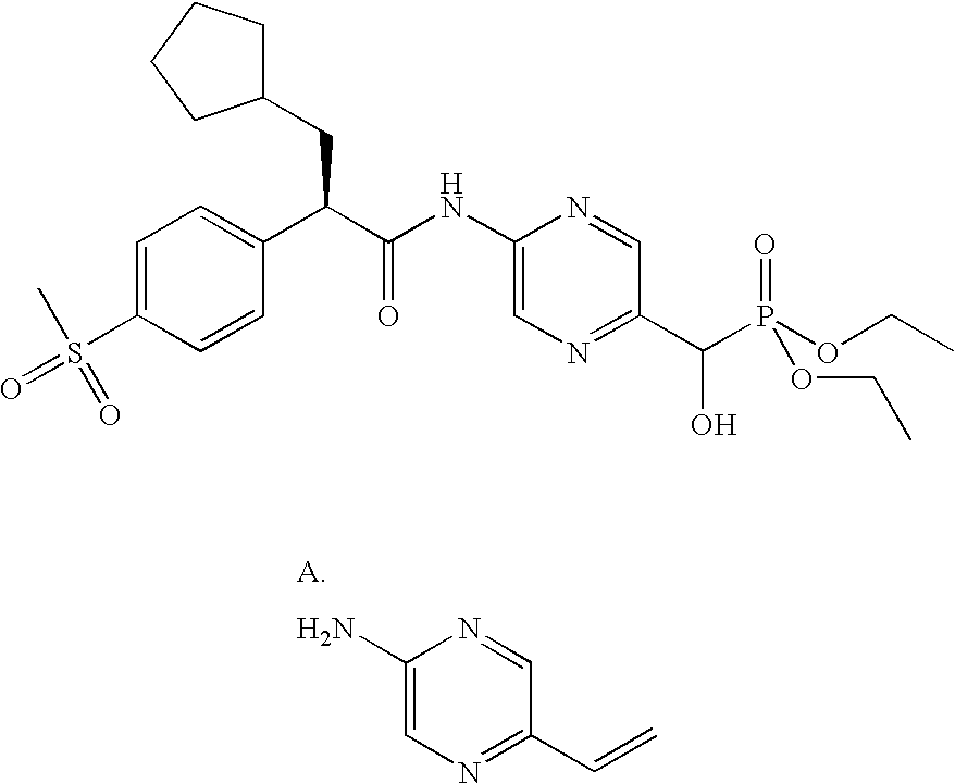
C1(N)=CN=C(C=C)C=N1.C1=C(S(=O)(C)=O)C=CC(C(C(NC2=CN=C(C(P(=O)(OCC)OCC)O)C=N2)=O)CC2CCCC2)=C1
